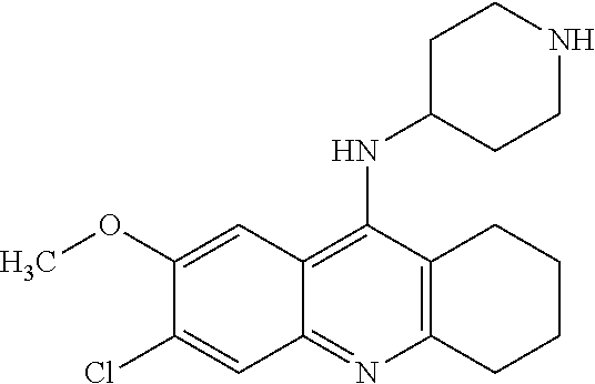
C12=C(C(NC3CCNCC3)=C3C(=N1)C=C(Cl)C(OC)=C3)CCCC2
